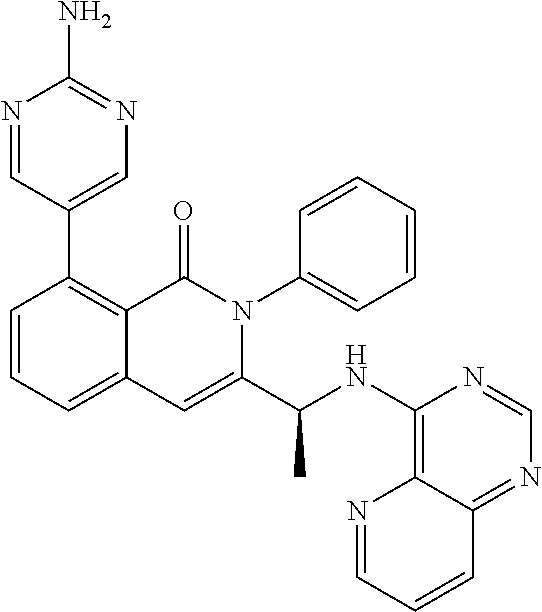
C1=CC=C2C(=C1C1=CN=C(N)N=C1)C(=O)N(C1=CC=CC=C1)C(C(NC1=C3C(=NC=N1)C=CC=N3)C)=C2
